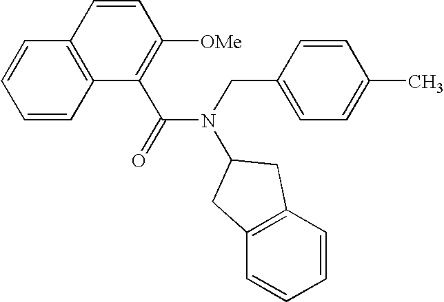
C1=CC2=C(C=C1)C=CC([OMe])=C2C(=O)N(CC1=CC=C(C)C=C1)C1CC2=C(C1)C=CC=C2
